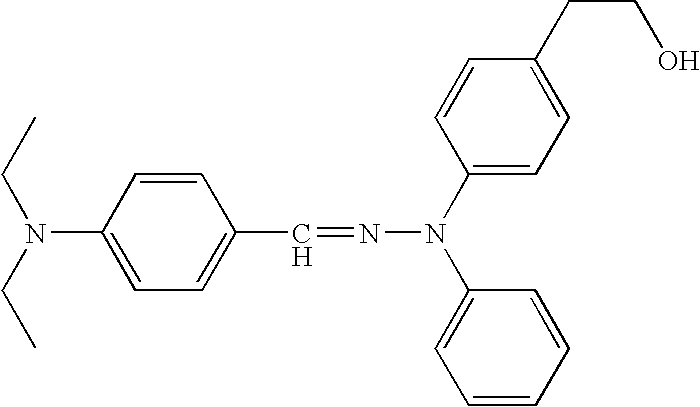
C1=C(N(CC)CC)C=CC(C=NN(C2=CC=CC=C2)C2=CC=C(CCO)C=C2)=C1
